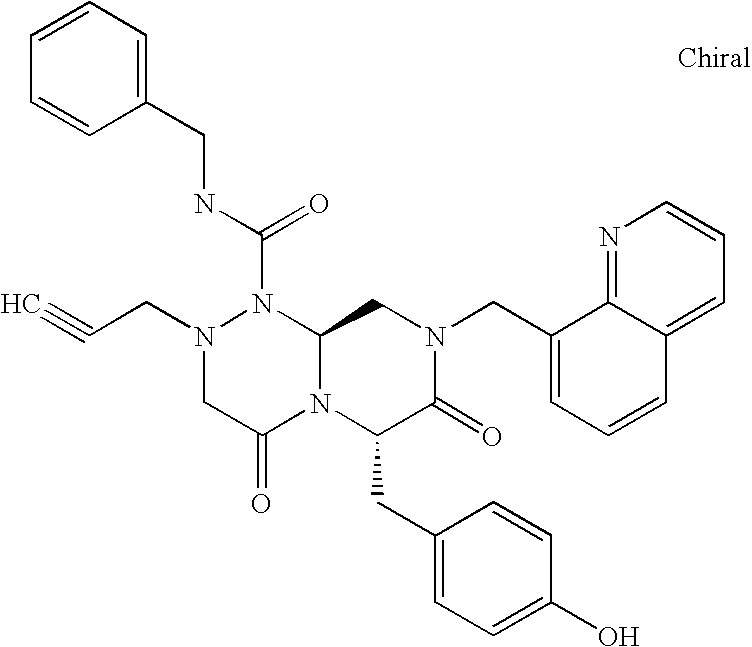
C(N1CC(=O)N2C(N1C(NCC1=CC=CC=C1)=O)CN(CC1=CC=CC3=CC=CN=C13)C(=O)C2CC1=CC=C(O)C=C1)C#C
